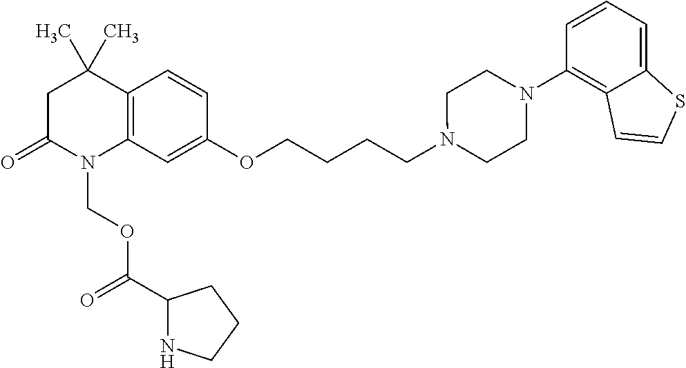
C1C(=O)N(COC(=O)C2NCCC2)C2=C(C1(C)C)C=CC(OCCCCN1CCN(C3=C4C(=CC=C3)SC=C4)CC1)=C2
